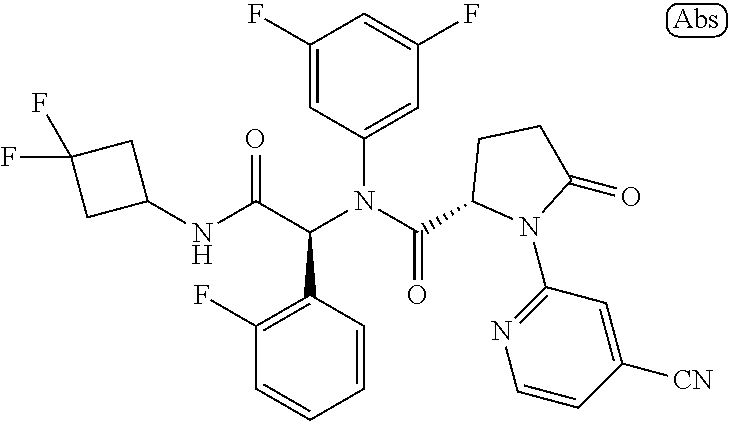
N(C(C(N(C(=O)C1N(C2=NC=CC([CN])=C2)C(=O)CC1)C1=CC(F)=CC(F)=C1)C1=C(F)C=CC=C1)=O)C1CC(F)(F)C1
